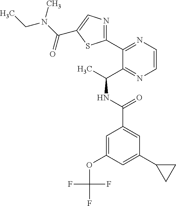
C1(C2=NC=CN=C2C(C)NC(C2=CC(C3CC3)=CC(OC(F)(F)F)=C2)=O)=NC=C(C(N(CC)C)=O)S1
